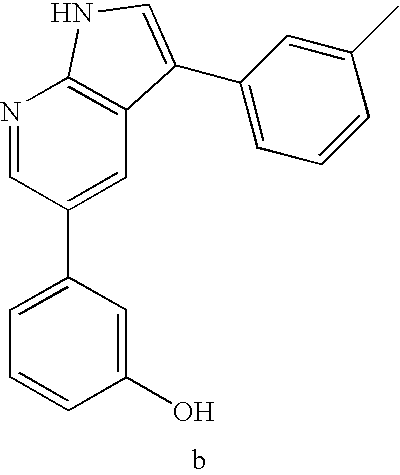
C1(O)=CC(C2=CC3=C(N=C2)NC=C3C2=CC=CC(C)=C2)=CC=C1
